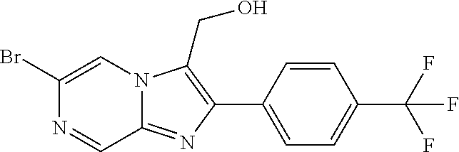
C1(Br)=CN2C(=NC(C3=CC=C(C(F)(F)F)C=C3)=C2CO)C=N1
